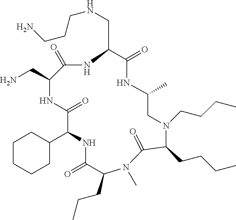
C1(C2NC(=O)C(CCC)N(C)C(=O)C(CCCC)N(CCCC)CC(C)NC(=O)C(CNCCCN)NC(=O)C(CN)NC2=O)CCCCC1
